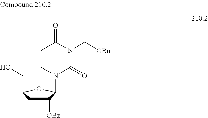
C1([OBz])CC(CO)OC1N1C(=O)N(C[OBn])C(=O)C=C1
